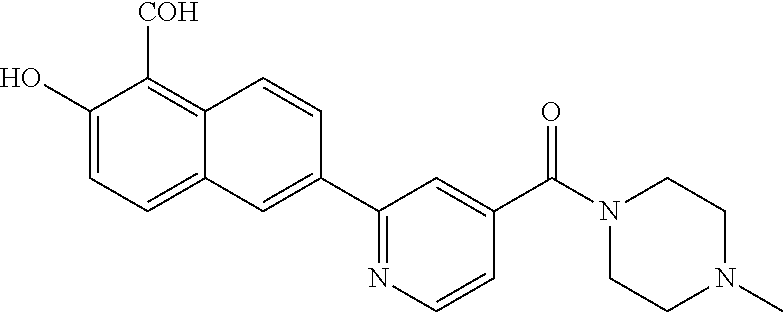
C1(O)=CC=C2C(=C1[COH])C=CC(C1=NC=CC(C(N3CCN(C)CC3)=O)=C1)=C2
